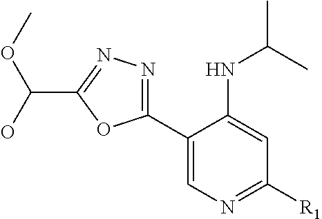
C1(C2=NN=C(C(O)OC)O2)=CN=C([R1])C=C1NC(C)C
